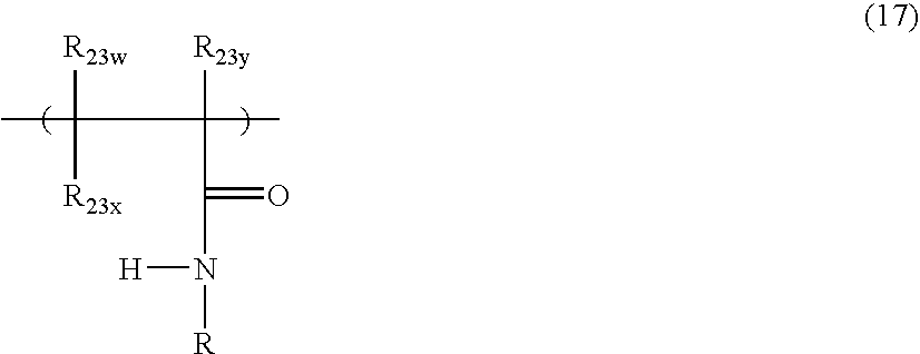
CC([R23w])([R23x])C([R23y])(C)C(=O)N([H])[R]
